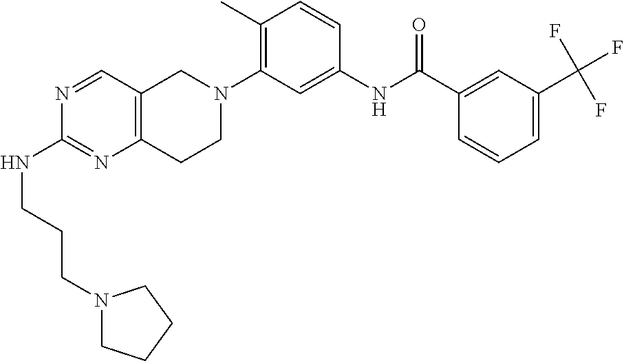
N1=CC2=C(N=C1NCCCN1CCCC1)CCN(C1=C(C)C=CC(NC(C3=CC(C(F)(F)F)=CC=C3)=O)=C1)C2
